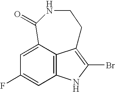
C12=C3C(=CC(F)=C1)C(=O)NCCC3=C(Br)N2
